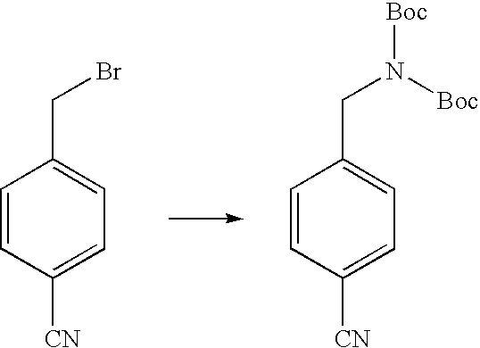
C1=CC([CN])=CC=C1CBr.C1=CC([CN])=CC=C1CN([Boc])[Boc]
